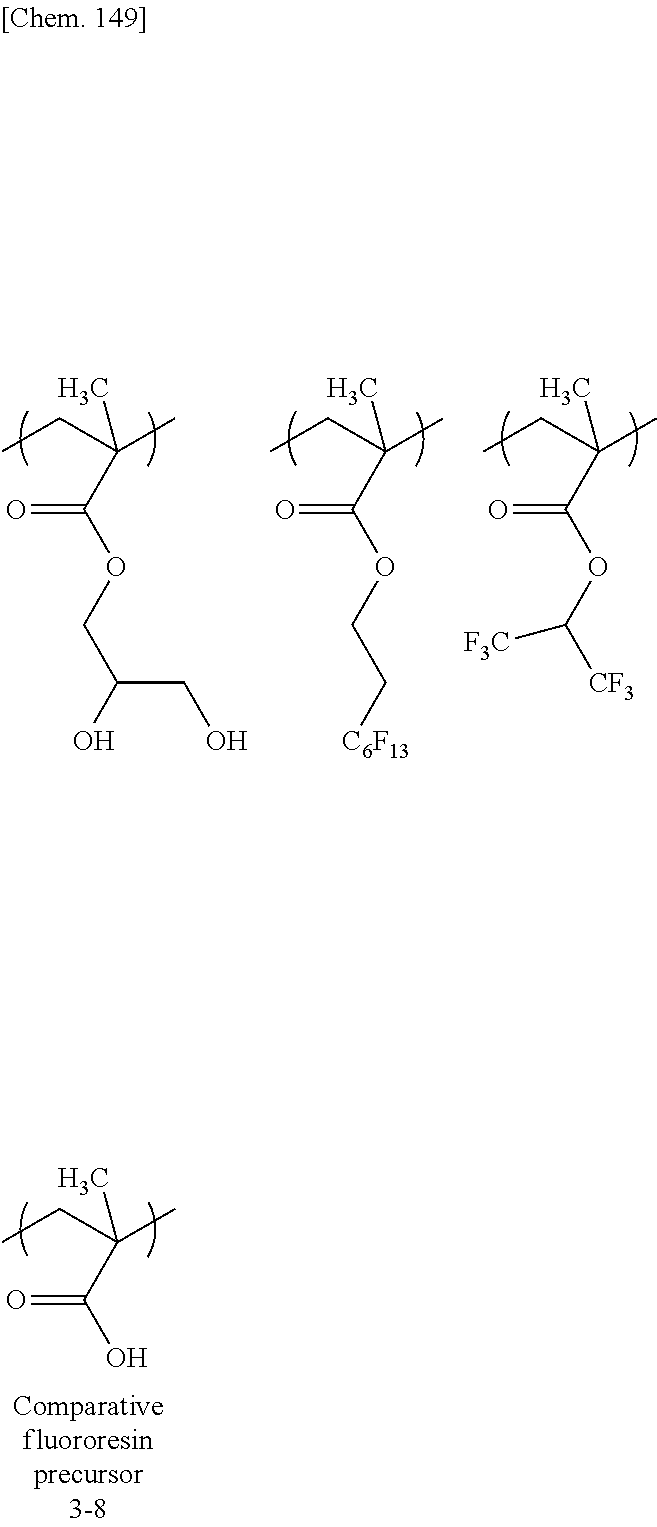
CCC(C)(C(=O)OCC(O)CO)C.CCC(C)(C(=O)OCC[C6F13])C.CCC(C)(C(=O)OC([CF3])[F3C])C.CCC(C)(C(=O)O)C
